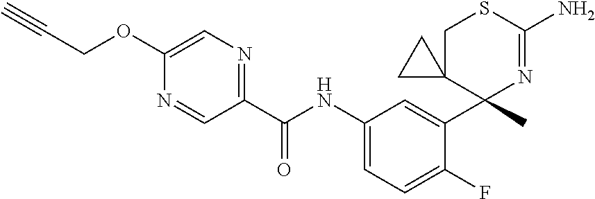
C1(C(NC2=CC=C(F)C(C3(C)N=C(N)SCC34CC4)=C2)=O)=NC=C(OCC#C)N=C1
